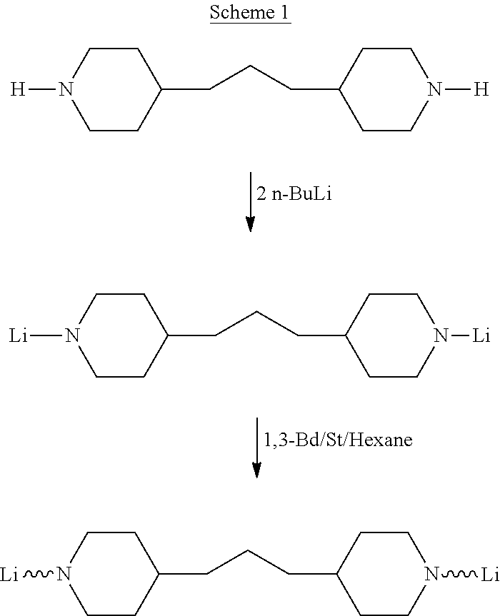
C1CN([H])CCC1CCCC1CCN([H])CC1.C1CN([Li])CCC1CCCC1CCN([Li])CC1.C1CN([Li])CCC1CCCC1CCN([Li])CC1
